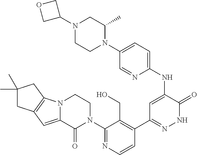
N12C(=CC3=C1CC(C)(C)C3)C(=O)N(C1=NC=CC(C3=NNC(=O)C(NC4=CC=C(N5C(C)CN(C6COC6)CC5)C=N4)=C3)=C1CO)CC2
